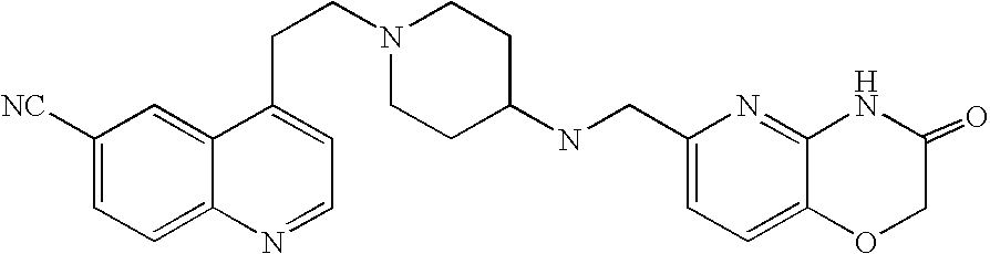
C1([NC])=CC=C2C(=C1)C(CCN1CCC(NCC3=CC=C4C(=N3)NC(=O)CO4)CC1)=CC=N2
